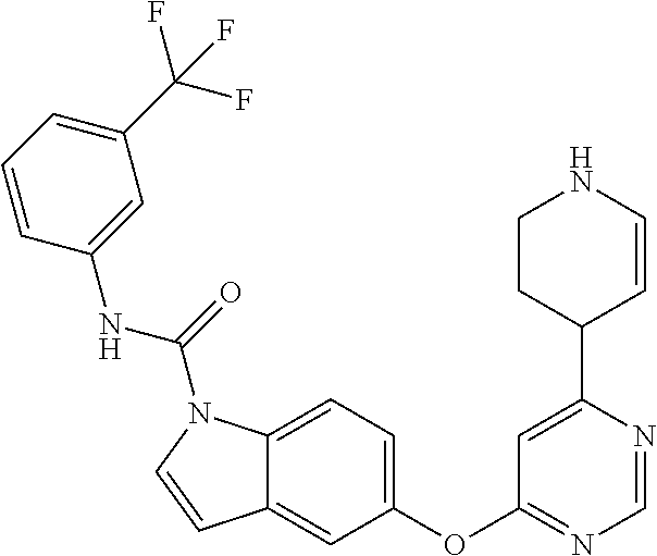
C1(OC2=NC=NC(C3C=CNCC3)=C2)=CC=C2C(=C1)C=CN2C(NC1=CC(C(F)(F)F)=CC=C1)=O
